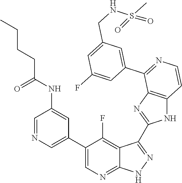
C1=NC=C(C2=CN=C3C(=C2F)C(C2=NC4=C(N2)C=CN=C4C2=CC(CNS(C)(=O)=O)=CC(F)=C2)=N[N H]3)C=C1NC(CCCC)=O
